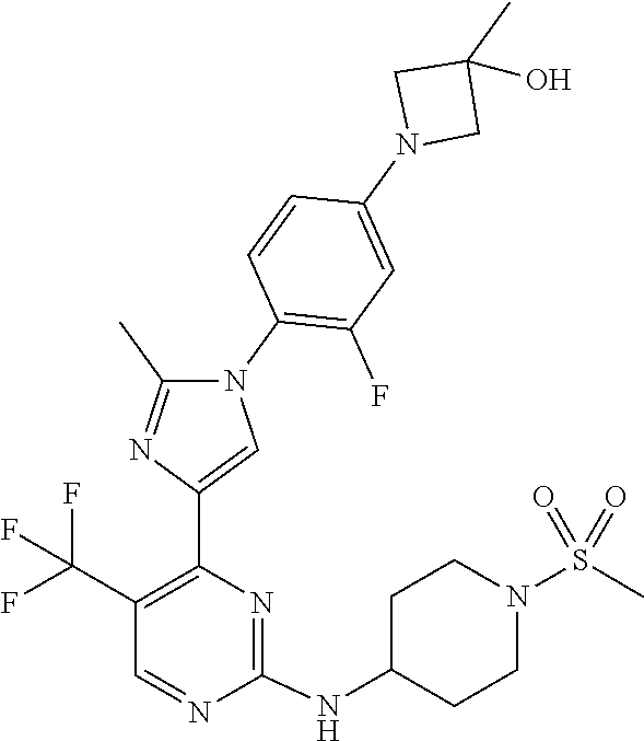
C1(NC2CCN(S(=O)(=O)C)CC2)=NC(C2=CN(C3=C(F)C=C(N4CC(C)(O)C4)C=C3)C(C)=N2)=C(C(F)(F)F)C=N1
